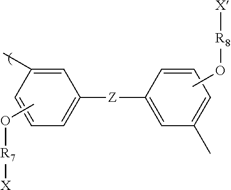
C1=C(C)C=CC=C1[Z]C1=CC(C)=CC=C1.CO[R8][X].CO[R7][X]
